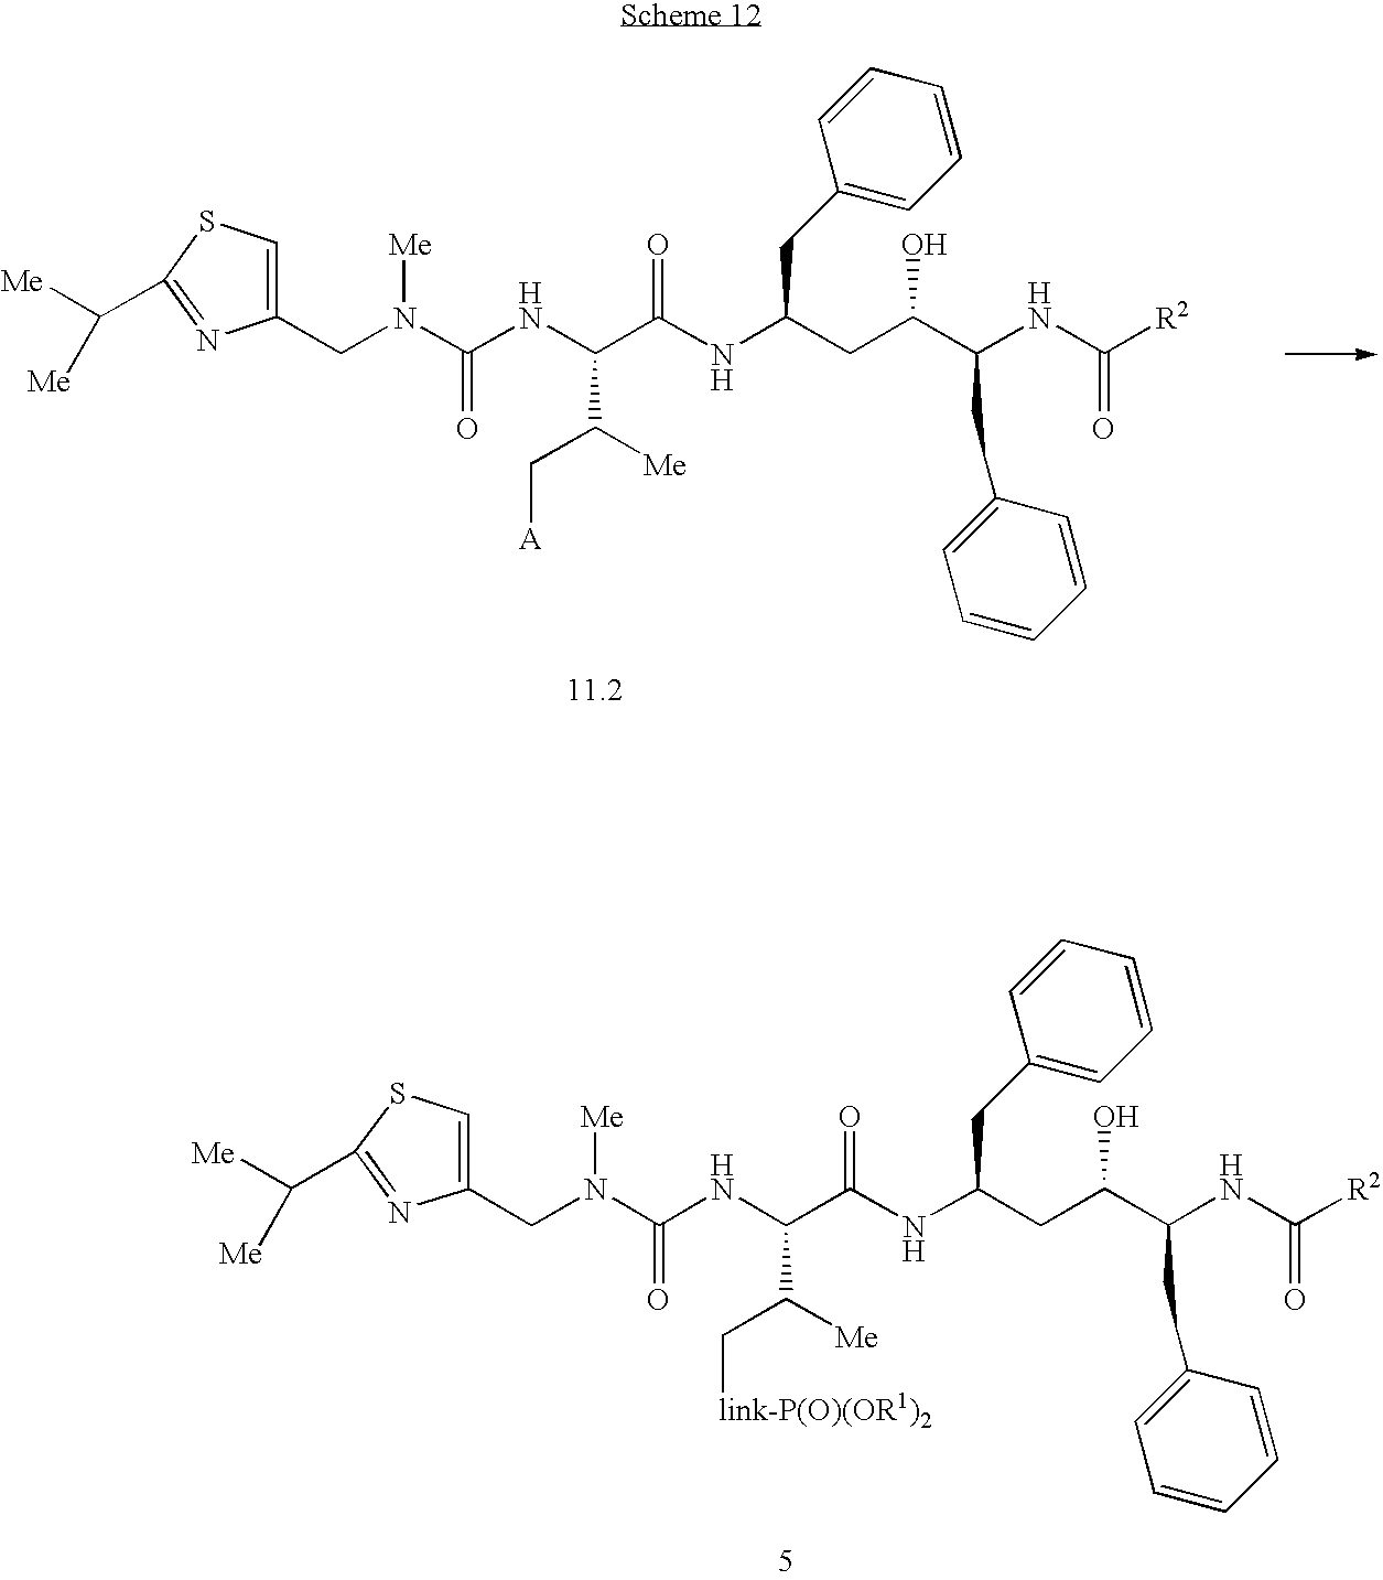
C(C(NC(C(NC(N([Me])CC1=CSC(C([Me])[Me])=N1)=O)C([Me])C[link-P(O)(OR1)2])=O)CC(C(NC([R2])=O)CC1=CC=CC=C1)O)C1=CC=CC=C1.C(C(NC(C(NC(N([Me])CC1=CSC(C([Me])[Me])=N1)=O)C([Me])C[A])=O)CC(C(NC([R2])=O)CC1=CC=CC=C1)O)C1=CC=CC=C1
